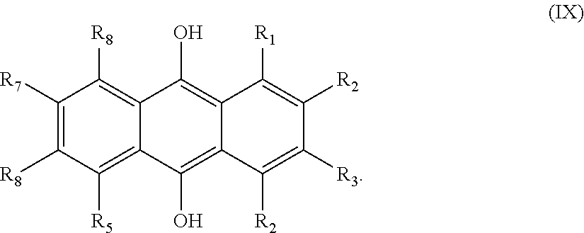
C12=C([R8])C([R7])=C([R8])C([R5])=C1C(O)=C1C(=C2O)C([R1])=C([R2])C([R3])=C1[R2]
